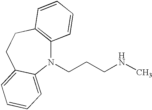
N1(CCCNC)C2=C(CCC3=CC=CC=C13)C=CC=C2
